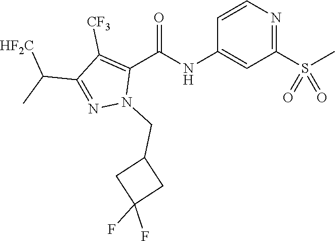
C1=CN=C(S(C)(=O)=O)C=C1NC(C1=C([CF3])C(C(C)[HF2C])=NN1CC1CC(F)(F)C1)=O
